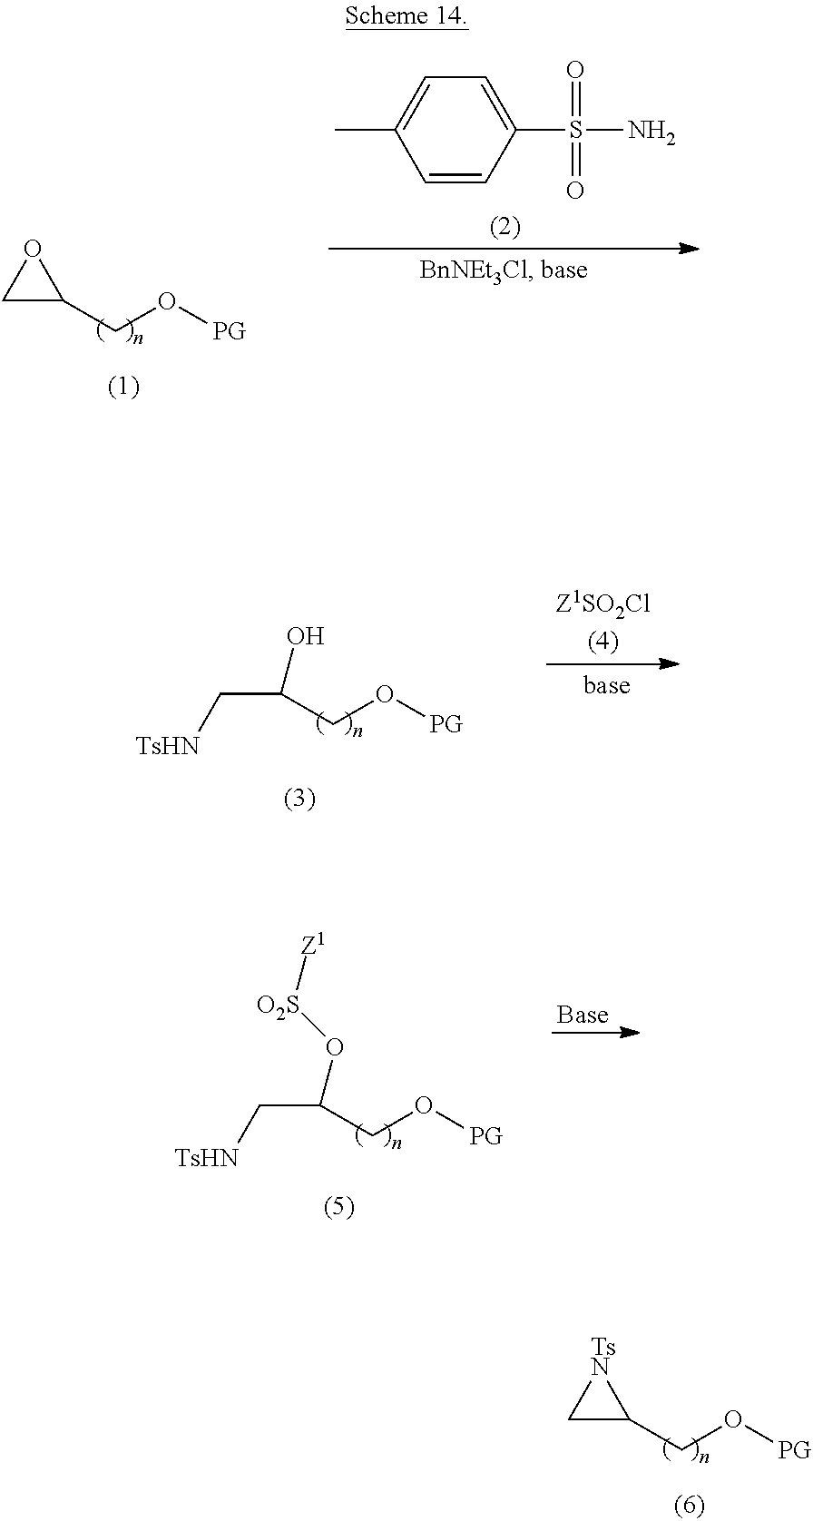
C1C(CO[PG])[TsN]1.C1C(CO[PG])O1.C1=CC(S(N)(=O)=O)=CC=C1C.[TsHN]CC(CO[PG])O.[TsHN]CC(CO[PG])O[O2S][Z1]
